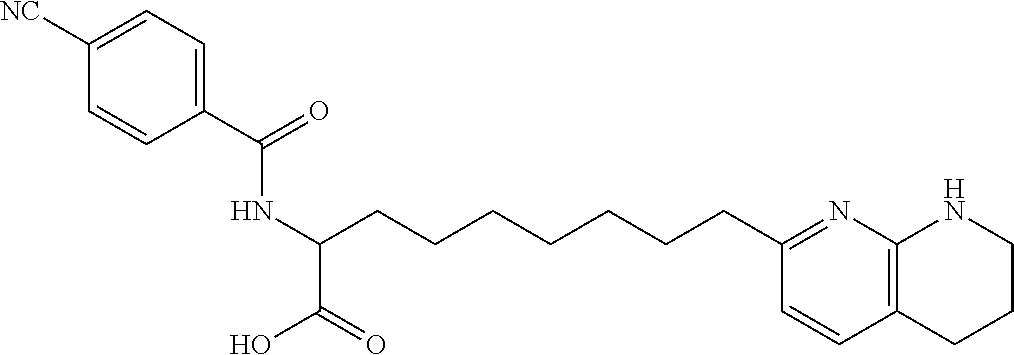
C1(C(=O)NC(C(=O)O)CCCCCCCC2=NC3=C(C=C2)CCCN3)=CC=C([NC])C=C1
